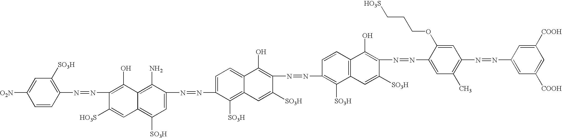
C1=CC(N=NC2=C(O)C3=C(N)C(N=NC4=CC=C5C(=C4[SO3H])C=C([SO3H])C(N=NC4=C([SO3H])C6=C(C=C4)C(O)=C(N=NC4=CC(C)=C(N=NC7=CC([COOH])=CC([COOH])=C7)C=C4OCCC[HO3S])C([SO3H])=C6)=C5O)=CC([SO3H])=C3C=C2[HO3S])=C([SO3H])C=C1[O2N]
